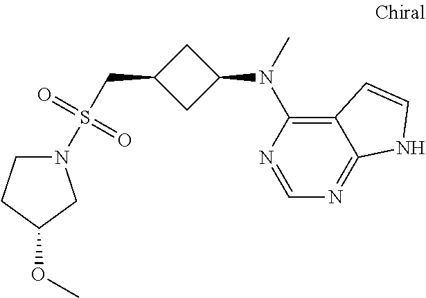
N1(S(CC2CC(N(C)C3=C4C(=NC=N3)NC=C4)C2)(=O)=O)CCC(OC)C1
